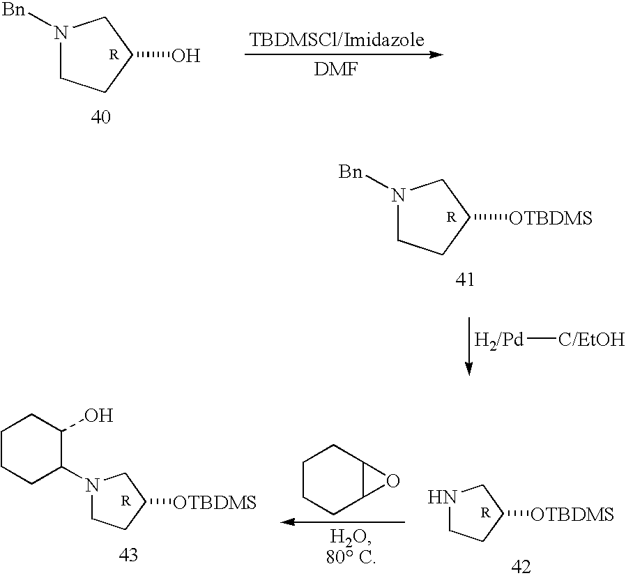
N1([Bn])CCC(O)C1.N1([Bn])CCC([OTBDMS])C1.[H2/Pd][C/EtOH].C1CCC2C(C1)O2.C1CCC(N2CCC([OTBDMS])C2)C(O)C1.N1CCC([OTBDMS])C1
